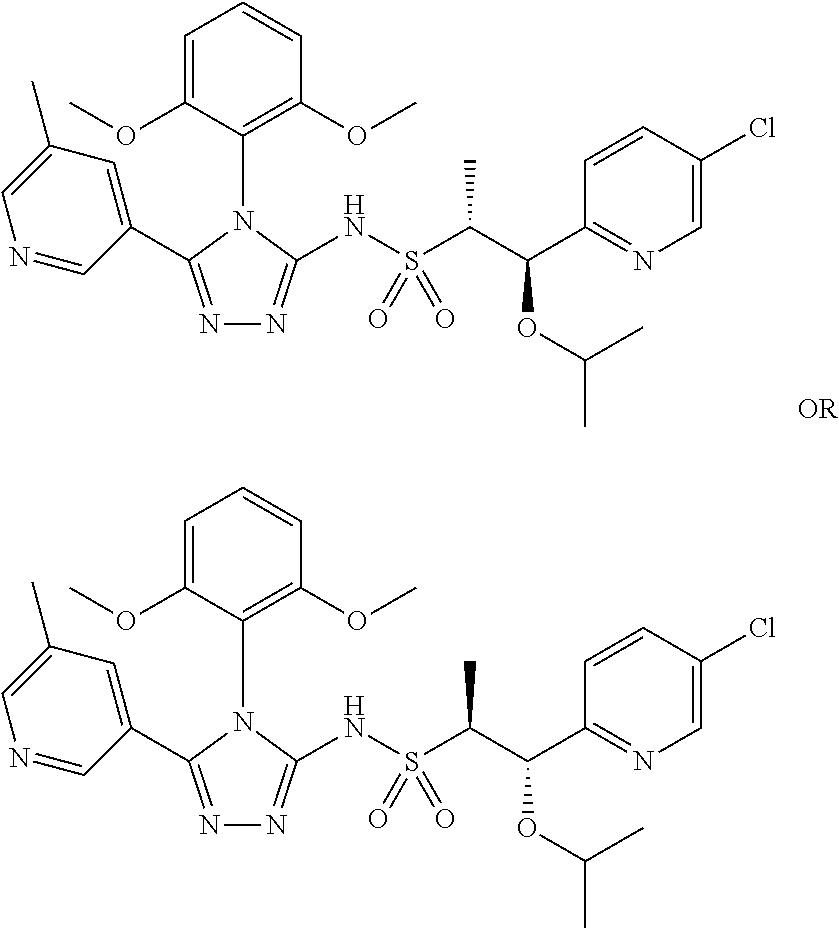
N1=C(C2=CC(C)=CN=C2)N(C2=C(OC)C=CC=C2OC)C(NS(C(C(C2=NC=C(Cl)C=C2)OC(C)C)C)(=O)=O)=N1.N1=C(C2=CC(C)=CN=C2)N(C2=C(OC)C=CC=C2OC)C(NS(C(C(C2=NC=C(Cl)C=C2)OC(C)C)C)(=O)=O)=N1
